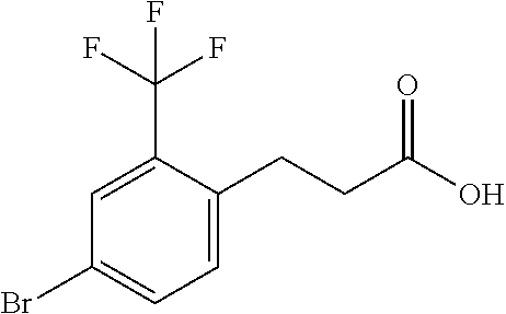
C1(Br)=CC=C(CCC(O)=O)C(C(F)(F)F)=C1
